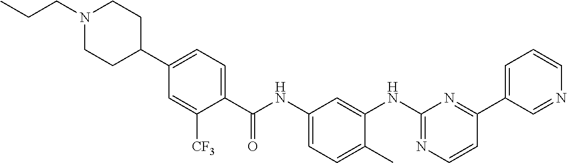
N1(CCC)CCC(C2=CC=C(C(NC3=CC=C(C)C(NC4=NC=CC(C5=CC=CN=C5)=N4)=C3)=O)C([CF3])=C2)CC1
